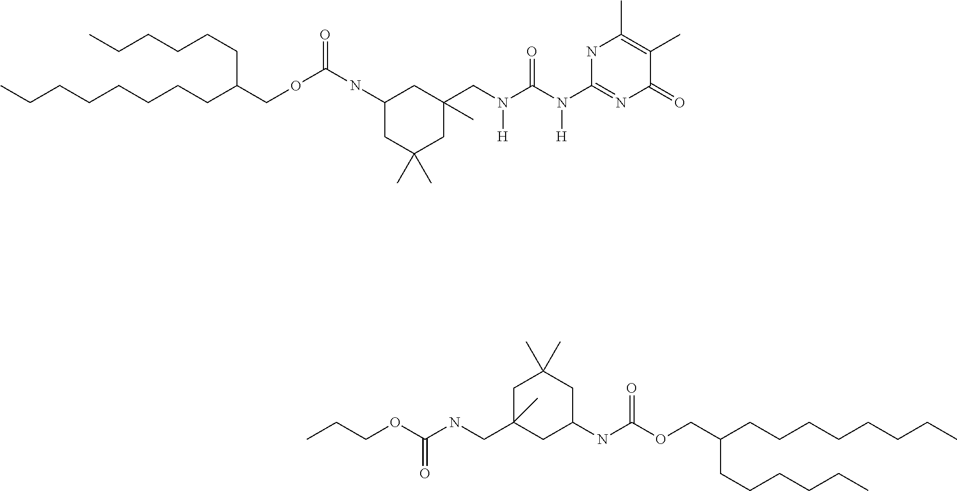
C(COC(NCC1(C)CC(C)(C)CC(NC(OCC(CCCCCCCC)CCCCCC)=O)C1)=O)C.CCCCCCCCC(COC(=O)NC1CC(C)(C)CC(C)(CN(C(N(C2=NC(=O)C(C)=C(C)N2)[H])=O)[H])C1)CCCCCC
